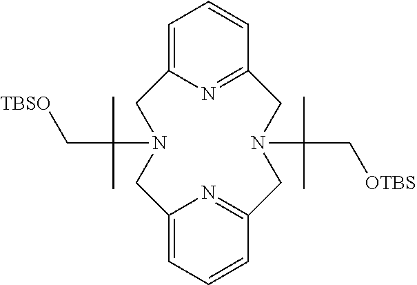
C12=NC(=CC=C1)CN(C(C)(C[TBSO])C)CC1=CC=CC(=N1)CN(C(C)(C[OTBS])C)C2
